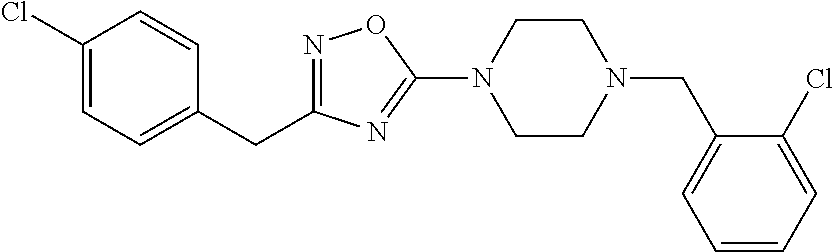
N1=C(CC2=CC=C(Cl)C=C2)N=C(N2CCN(CC3=CC=CC=C3Cl)CC2)O1
